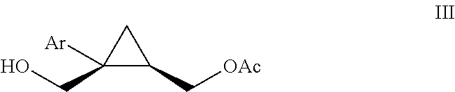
[Ar]C1(CO)C(C[OAc])C1
